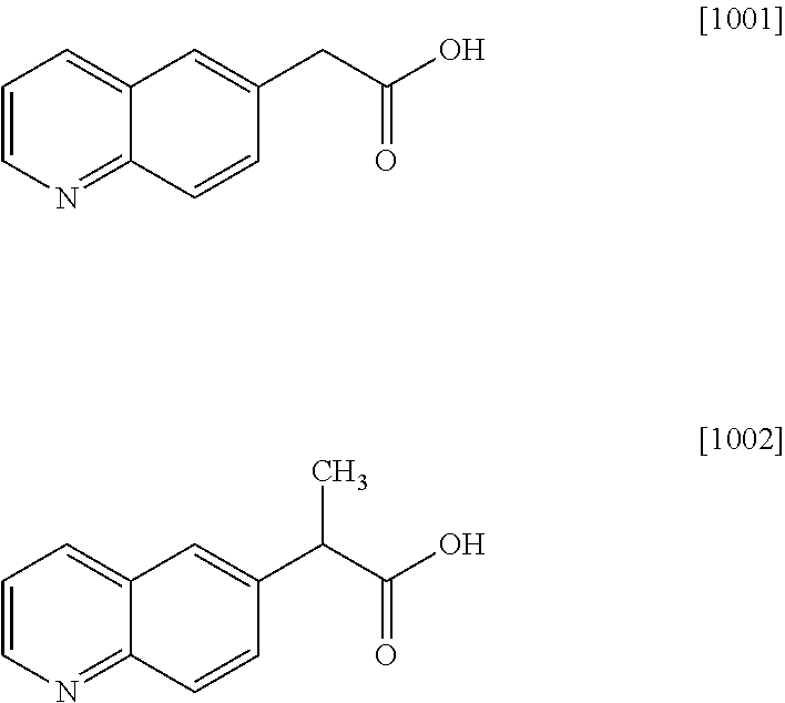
C1=CN=C2C(=C1)C=C(CC(O)=O)C=C2.C1=CN=C2C(=C1)C=C(C(C(O)=O)C)C=C2
